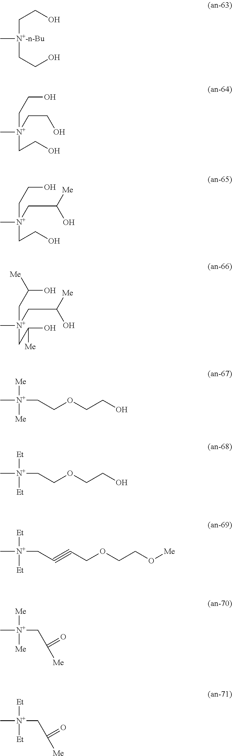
C([N+-n-Bu](CCO)C)CO.C([N+](CCO)(CCO)C)CO.C([N+](CC(O)[Me])(CCO)C)CO.C([N+](CC(O)[Me])(CC(O)[Me])C)C(O)[Me].[Me][N+](CCOCCO)([Me])C.[Et][N+](CCOCCO)([Et])C.[Et][N+](CC#CCOCCO[Me])([Et])C.[Me][N+](CC([Me])=O)([Me])C.[Et][N+](CC([Me])=O)([Et])C
